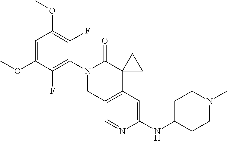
C1=C(OC)C(F)=C(N2CC3=C(C4(C2=O)CC4)C=C(NC2CCN(C)CC2)N=C3)C(F)=C1OC
